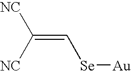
C(=C[Se][Au])([NC])[NC]
